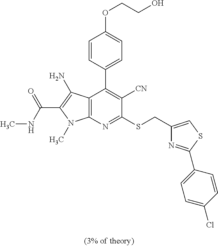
C12=C(N=C(SCC3=CSC(C4=CC=C(Cl)C=C4)=N3)C([CN])=C1C1=CC=C(OCCO)C=C1)N(C)C(C(NC)=O)=C2N
